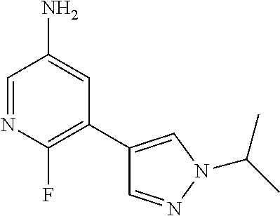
C1(C2=CN(C(C)C)N=C2)=C(F)N=CC(N)=C1
